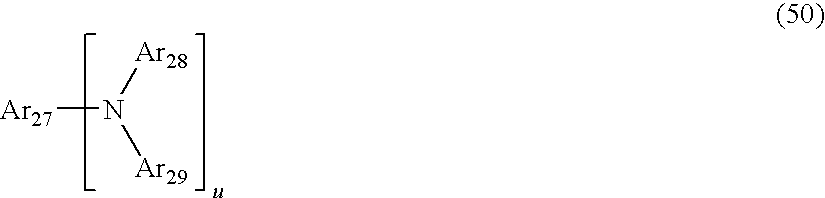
[Ar27]N([Ar28])[Ar29]
